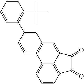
C1=CC2=C3C(=C1)C1=C(C=C3C(=O)C2=O)C=C(C2=C(C(C)(C)C)C=CC=C2)C=C1
